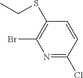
N1=C(Cl)C=CC(SCC)=C1Br
